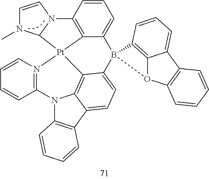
C1=CC=CC2=N1[Pt]13C4=C5C(=CC=C4B4(O6C7=C4C=CC=C7C4=C6C=CC=C4)C4=CC=CC(=C14)N1C3N(C)C=C1)C1=C(C=CC=C1)N52
